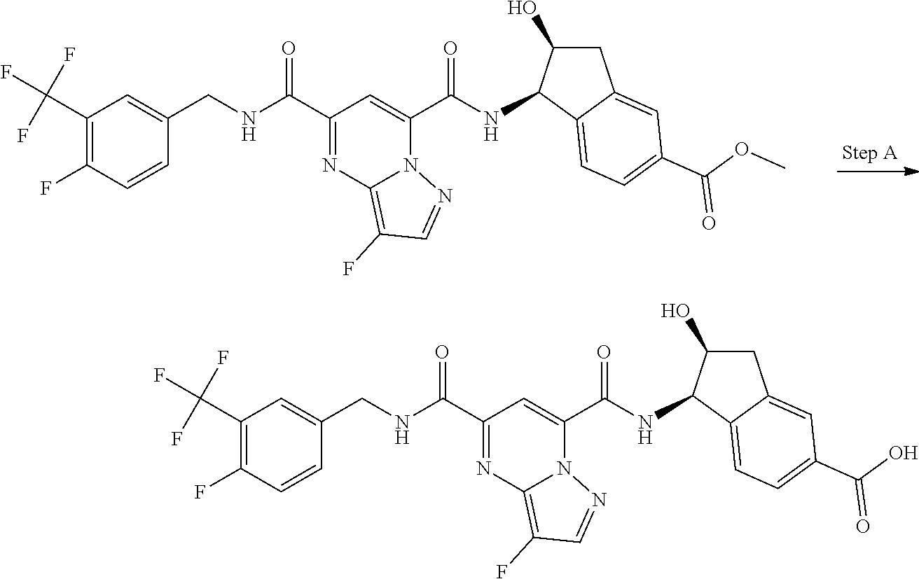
C1(C(F)(F)F)=C(F)C=CC(CNC(C2=NC3=C(F)C=NN3C(C(NC3C(O)CC4=CC(C(=O)OC)=CC=C34)=O)=C2)=O)=C1.C1(C(F)(F)F)=C(F)C=CC(CNC(C2=NC3=C(F)C=NN3C(C(NC3C(O)CC4=CC(C(=O)O)=CC=C34)=O)=C2)=O)=C1
